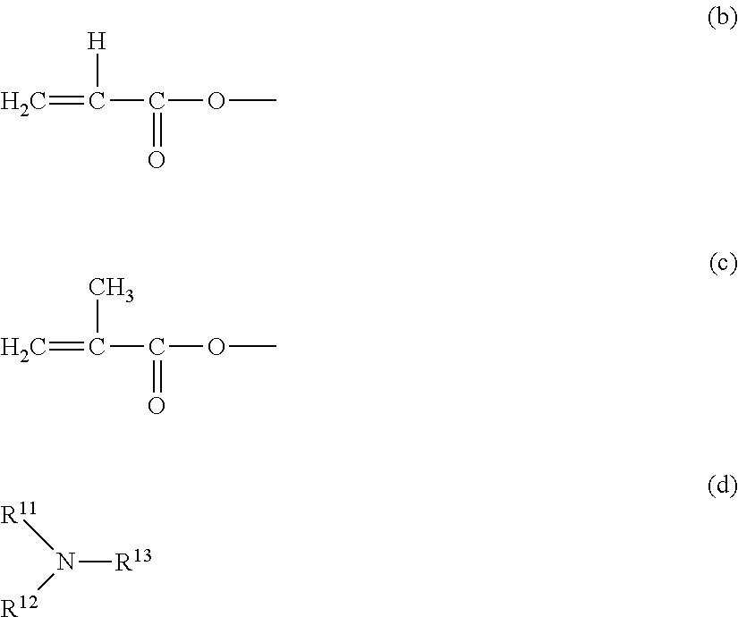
C=C(C(OC)=O)[H].C=C(C(OC)=O)C.[R13]N([R12])[R11]
